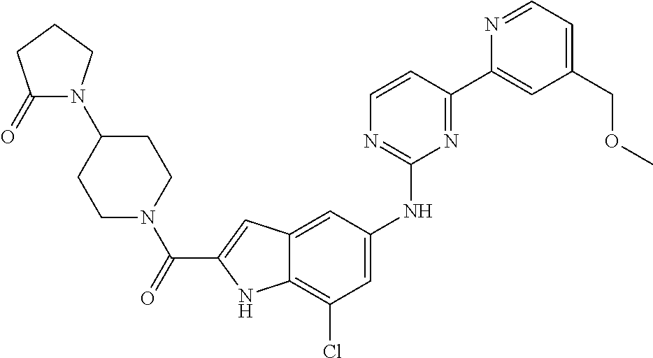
C12=C(Cl)C=C(NC3=NC=CC(C4=CC(COC)=CC=N4)=N3)C=C1C=C(C(=O)N1CCC(N3C(=O)CCC3)CC1)N2
